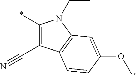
C1(*)=C(C#N)C2=C(N1CC)C=C(OC)C=C2
